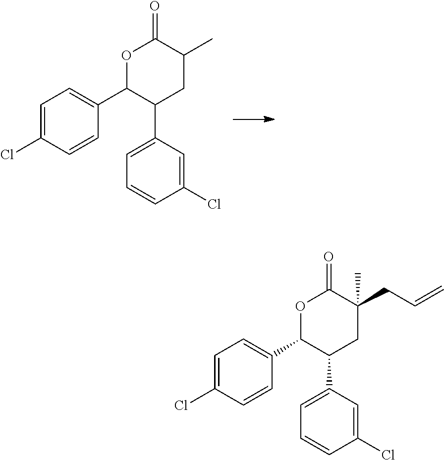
C1=C(Cl)C=CC(C2C(C3=CC=CC(Cl)=C3)CC(C)C(=O)O2)=C1.C1=C(Cl)C=CC(C2C(C3=CC=CC(Cl)=C3)CC(CC=C)(C)C(=O)O2)=C1
